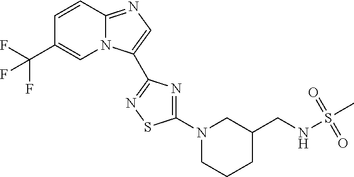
C12=NC=C(C3=NSC(N4CCCC(CNS(C)(=O)=O)C4)=N3)N1C=C(C(F)(F)F)C=C2
